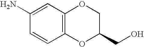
C1=CC2=C(C=C1N)OCC(CO)O2
